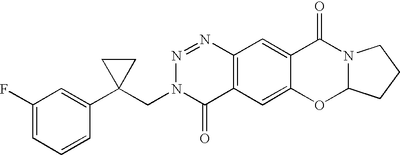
C1(F)=CC=CC(C2(CN3C(=O)C4=C(N=N3)C=C3C(=C4)OC4N(C3=O)CCC4)CC2)=C1
